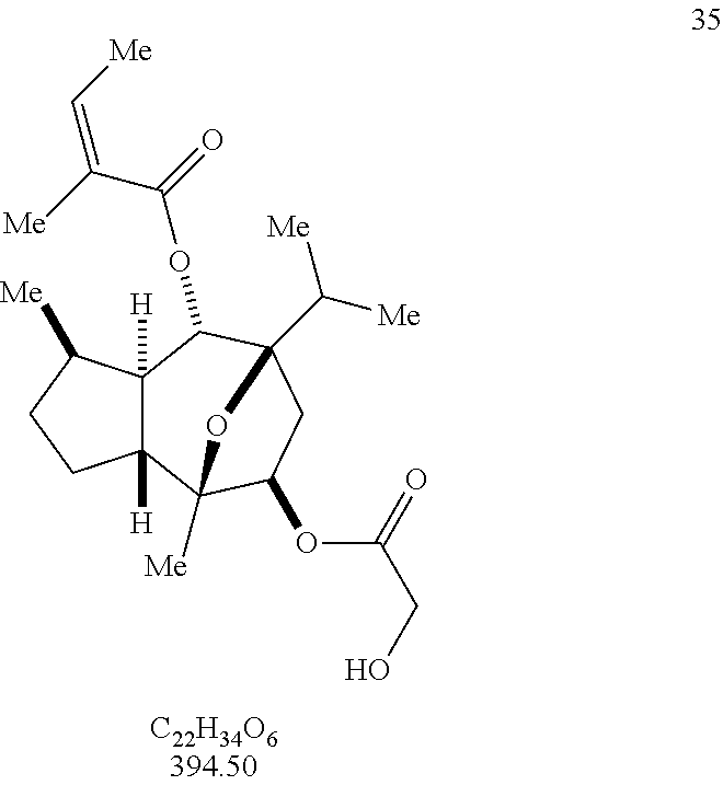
C12([H])C([H])(C3([Me])C(OC(CO)=O)CC(C([Me])[Me])(C1OC(=O)C(=C[Me])[Me])O3)CCC2[Me]
